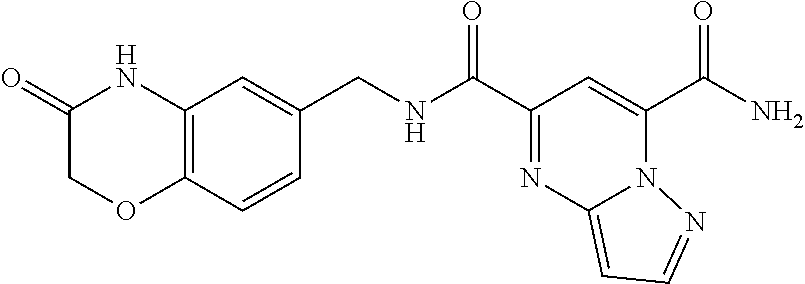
N1=C(C(=O)NCC2=CC3=C(C=C2)OCC(=O)N3)C=C(C(=O)N)N2C1=CC=N2
